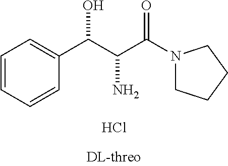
C1=CC=CC(C(C(C(N2CCCC2)=O)N)O)=C1.Cl
